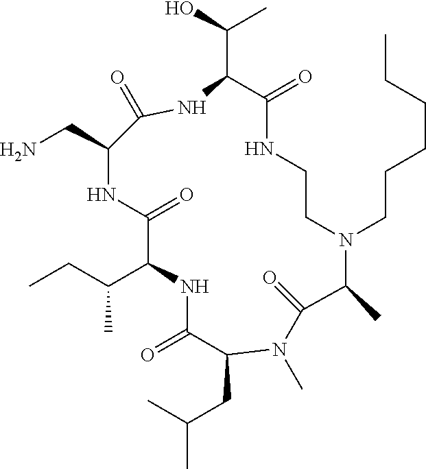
CCC(C)C1NC(=O)C(CC(C)C)N(C)C(=O)C(C)N(CCCCCC)CCNC(=O)C(C(O)C)NC(=O)C(CN)NC1=O
